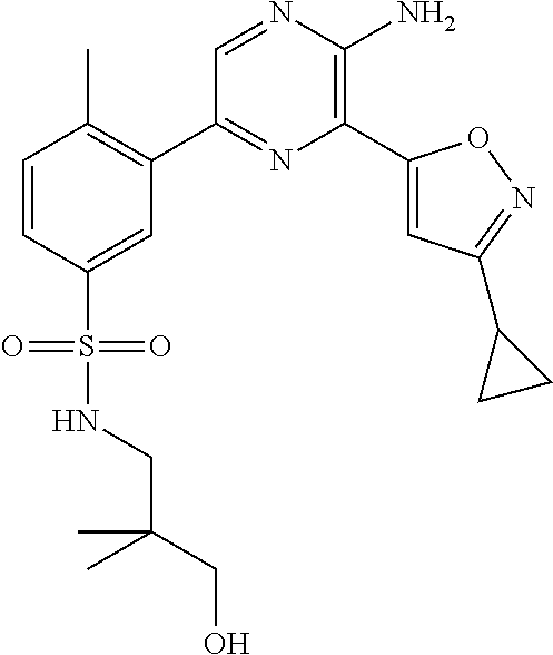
C1(C2=C(C)C=CC(S(=O)(=O)NCC(CO)(C)C)=C2)=NC(C2=CC(C3CC3)=NO2)=C(N)N=C1
